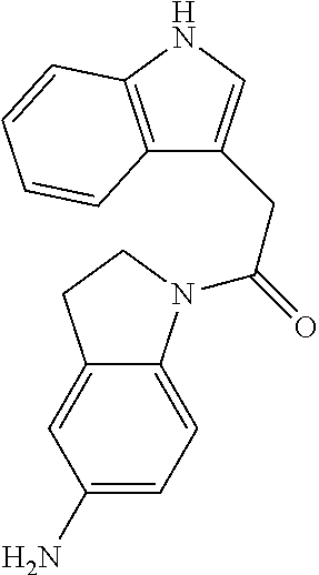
C12=C(NC=C1CC(=O)N1C3=CC=C(N)C=C3CC1)C=CC=C2
